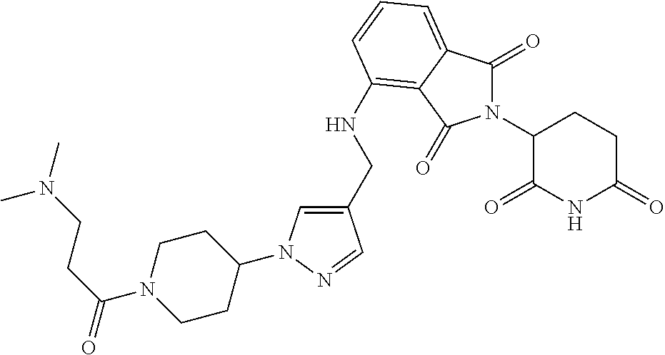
C1(CNC2=C3C(=CC=C2)C(=O)N(C2C(=O)NC(=O)CC2)C3=O)=CN(C2CCN(C(=O)CCN(C)C)CC2)N=C1
